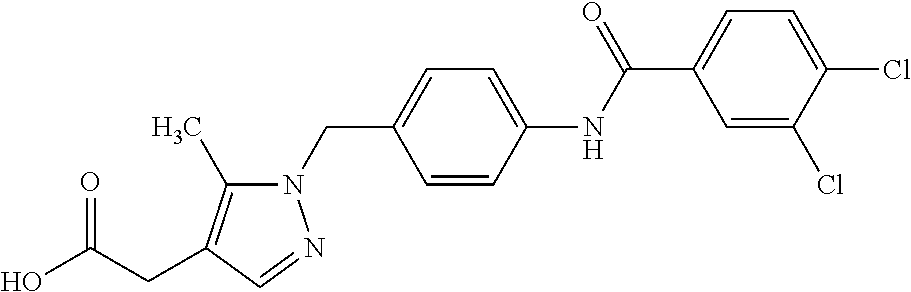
N1(CC2=CC=C(NC(C3=CC=C(Cl)C(Cl)=C3)=O)C=C2)C(C)=C(CC(O)=O)C=N1
